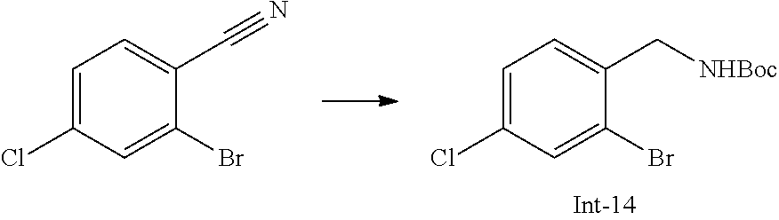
C1=C(Cl)C=C(Br)C(C[NHBoc])=C1.C1=C(Cl)C=C(Br)C(C#N)=C1
